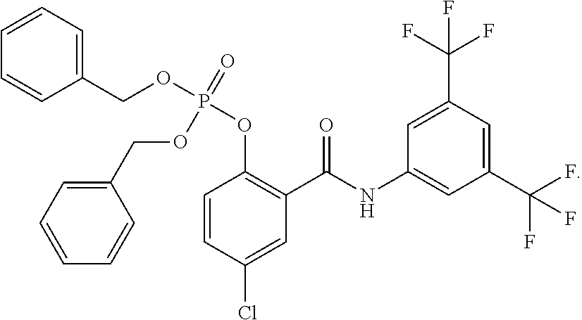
C1=CC(Cl)=CC(C(NC2=CC(C(F)(F)F)=CC(C(F)(F)F)=C2)=O)=C1OP(=O)(OCC1=CC=CC=C1)OCC1=CC=CC=C1
